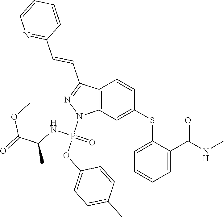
C1(SC2=CC3=C(C=C2)C(C=CC2=NC=CC=C2)=NN3P(OC2=CC=C(C)C=C2)(NC(C)C(OC)=O)=O)=CC=CC=C1C(NC)=O
